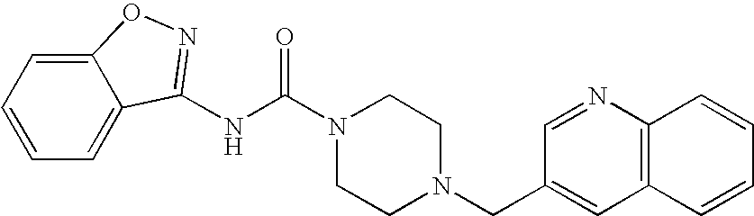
N(C(N1CCN(CC2=CC3=C(N=C2)C=CC=C3)CC1)=O)C1=NOC2=CC=CC=C21
